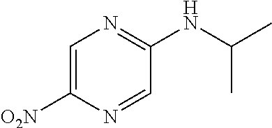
C1=C([O2N])N=CC(NC(C)C)=N1
